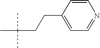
C1=C(CCC(C)(C)C)C=CN=C1
